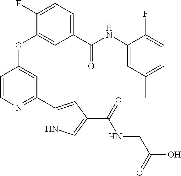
C1(OC2=CC(C3=CC(C(NCC(O)=O)=O)=CN3)=NC=C2)=CC(C(=O)NC2=CC(C)=CC=C2F)=CC=C1F
